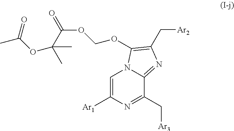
C1=C([Ar1])N=C(C[Ar3])C2=NC(C[Ar2])=C(OCOC(=O)C(OC(C)=O)(C)C)N12
